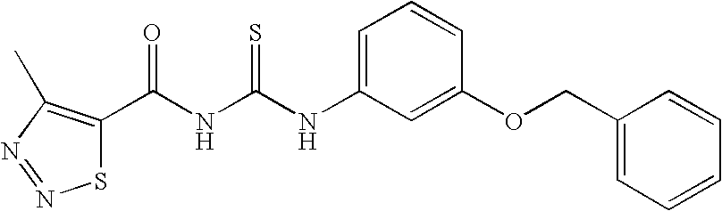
C(NC(NC1=CC=CC(OCC2=CC=CC=C2)=C1)=S)(=O)C1=C(C)N=NS1
